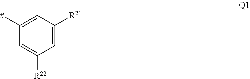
C1=C([R21])C=C([#])C=C1[R22]
